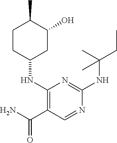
C1(NC2CC(O)C(C)CC2)=C(C(N)=O)C=NC(NC(CC)(C)C)=N1
